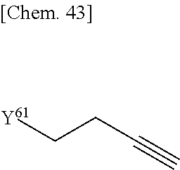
[Y61]CCC#C
